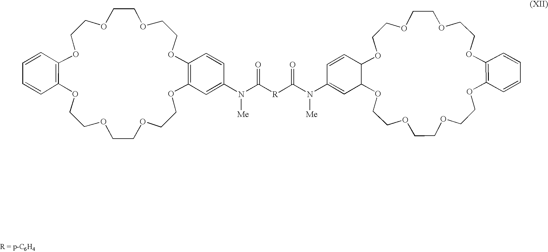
O1C2=C(OCCOCCOCCOC3=C(OCCOCCOCC1)C=C(N(C([R]C(N(C1=CC4OCCOCCOCCOC5=C(OCCOCCOCCOC4C=C1)C=CC=C5)[Me])=O)=O)[Me])C=C3)C=CC=C2
